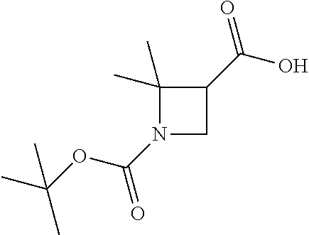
C1(C)(C)N(C(OC(C)(C)C)=O)CC1C(O)=O
